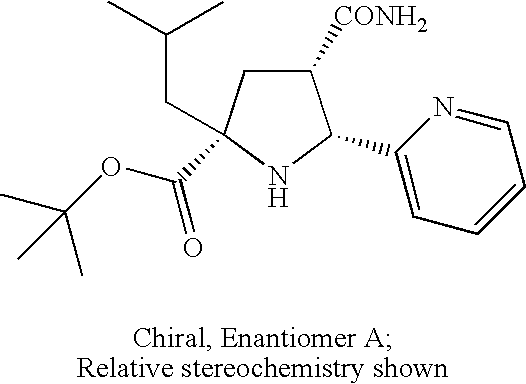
C1([CONH2])CC(CC(C)C)(C(OC(C)(C)C)=O)NC1C1=CC=CC=N1
